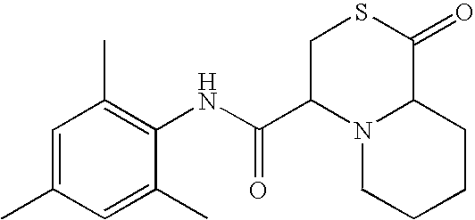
C1=C(C)C=C(C)C(NC(C2N3C(C(=O)SC2)CCCC3)=O)=C1C
